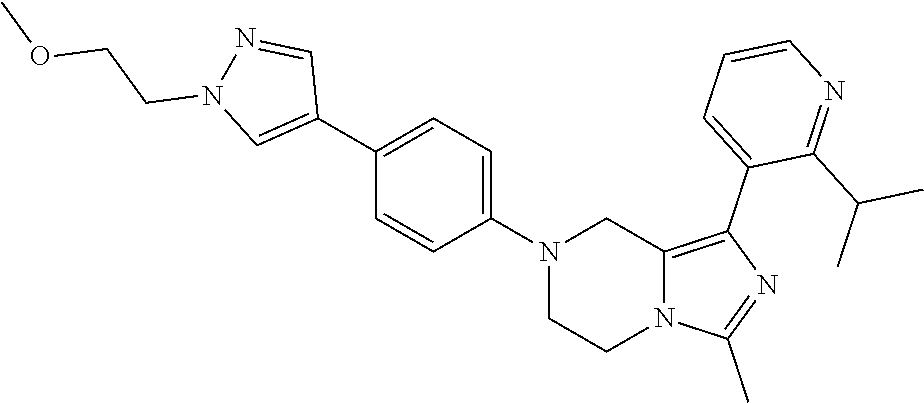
N1(C2=CC=C(C3=CN(CCOC)N=C3)C=C2)CCN2C(=C(C3=CC=CN=C3C(C)C)N=C2C)C1
